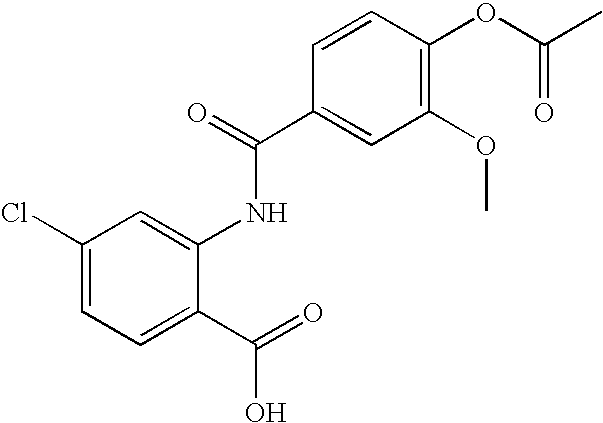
C1(Cl)=CC=C(C(=O)O)C(NC(C2=CC(OC)=C(OC(C)=O)C=C2)=O)=C1
